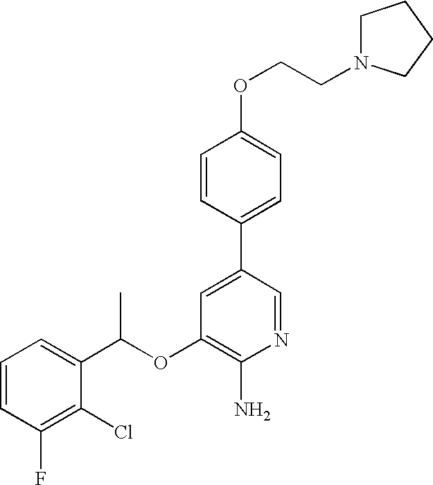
C1=CC(F)=C(Cl)C(C(OC2=C(N)N=CC(C3=CC=C(OCCN4CCCC4)C=C3)=C2)C)=C1
